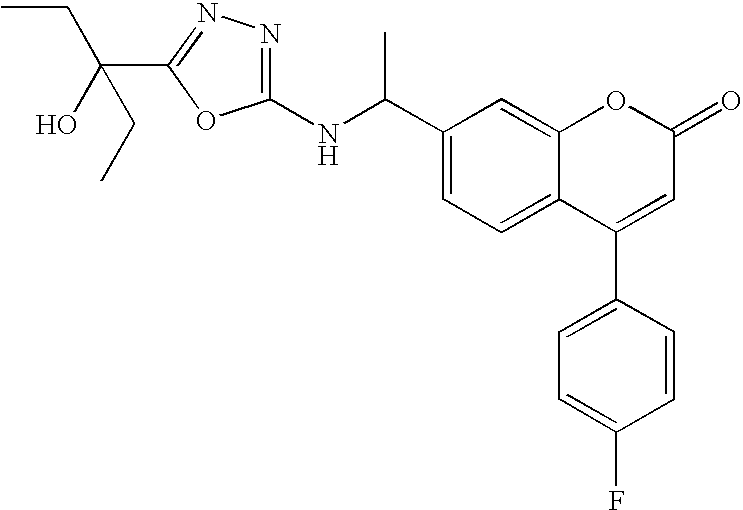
C1(C(NC2=NN=C(C(CC)(CC)O)O2)C)=CC=C2C(=C1)OC(=O)C=C2C1=CC=C(F)C=C1
